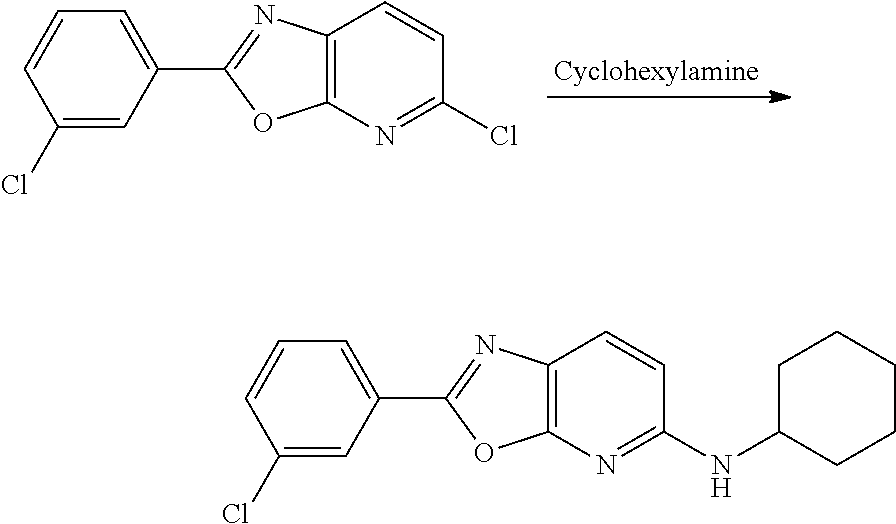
C1=CC(Cl)=CC(C2=NC3=C(N=C(Cl)C=C3)O2)=C1.C1=CC(Cl)=CC(C2=NC3=C(N=C(NC4CCCCC4)C=C3)O2)=C1
